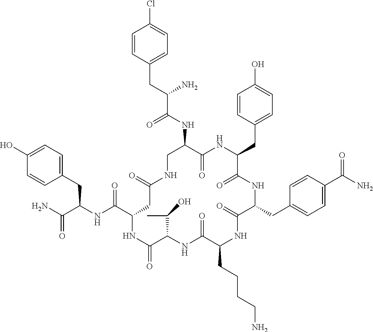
C1=C(O)C=CC(CC(NC(C2CC(=O)NCC(NC(C(CC3=CC=C(Cl)C=C3)N)=O)C(=O)NC(CC3=CC=C(O)C=C3)C(=O)NC(CC3=CC=C(C(N)=O)C=C3)C(=O)NC(CCCCN)C(=O)NC(C(C)O)C(=O)N2)=O)C(N)=O)=C1
